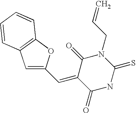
C1=C(C=C2C(=O)NC(=S)N(CC=C)C2=O)OC2=C1C=CC=C2
